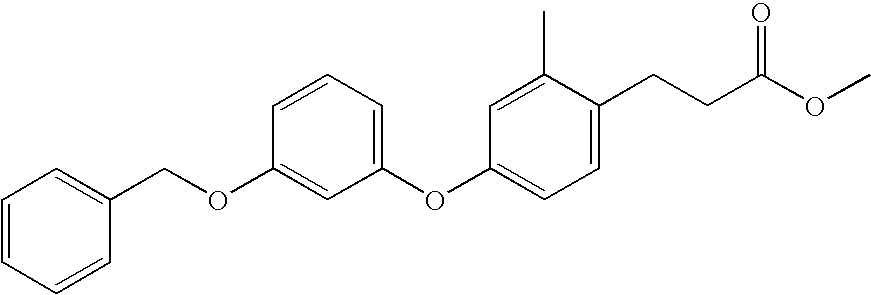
C1=CC(COC2=CC(OC3=CC=C(CCC(OC)=O)C(C)=C3)=CC=C2)=CC=C1
